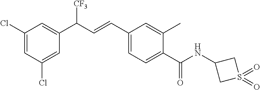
C1(Cl)=CC(Cl)=CC(C(C=CC2=CC=C(C(NC3CS(=O)(=O)C3)=O)C(C)=C2)[CF3])=C1
